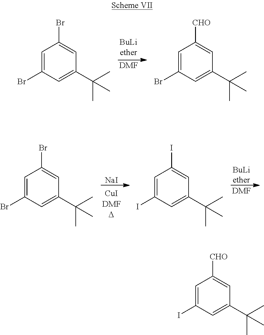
[DMF].C1=C(Br)C=C(C(C)(C)C)C=C1Br.C1=C(Br)C=C(C(C)(C)C)C=C1[CHO].[NaI].C1=C(Br)C=C(C(C)(C)C)C=C1Br.C1=C(I)C=C(C(C)(C)C)C=C1I.[BuLiether].[DMF].C1=C(I)C=C(C(C)(C)C)C=C1[CHO]
